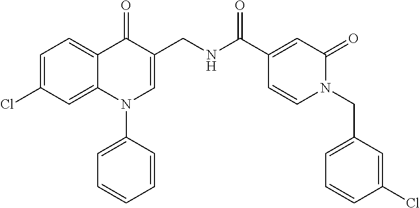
C1=C(Cl)C=C2C(=C1)C(=O)C(CNC(C1=CC(=O)N(CC3=CC=CC(Cl)=C3)C=C1)=O)=CN2C1=CC=CC=C1
